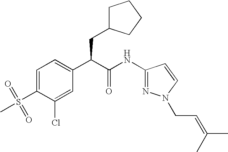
C1=C(S(=O)(C)=O)C(Cl)=CC(C(C(NC2=NN(CC=C(C)C)C=C2)=O)CC2CCCC2)=C1
